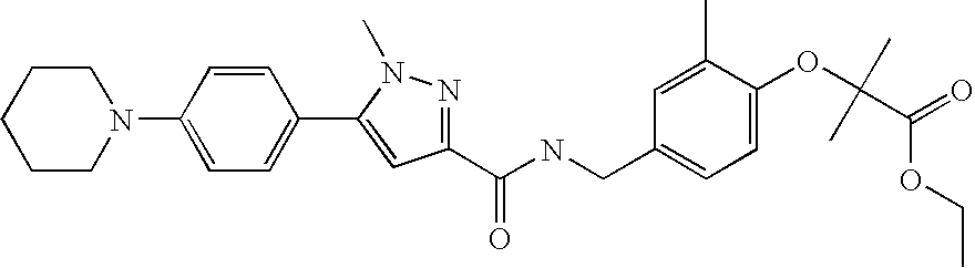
N1(C2=CC=C(C3=CC(C(NCC4=CC=C(OC(C(=O)OCC)(C)C)C(C)=C4)=O)=NN3C)C=C2)CCCCC1
